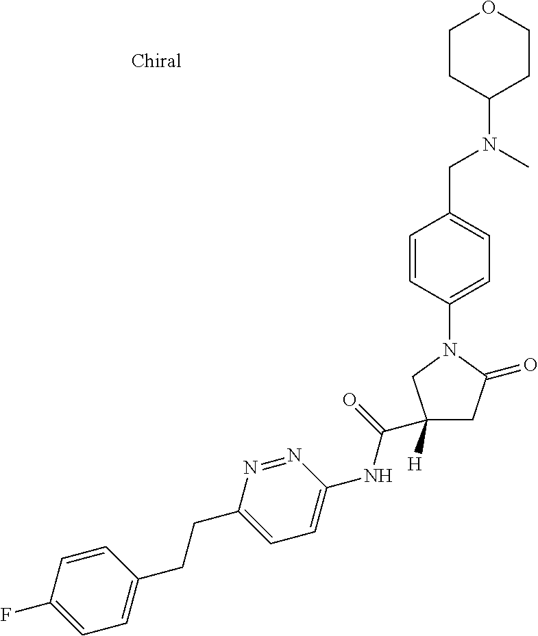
C1=C(CCC2=CC=C(NC(C3([H])CC(=O)N(C4=CC=C(CN(C5CCOCC5)C)C=C4)C3)=O)N=N2)C=CC(F)=C1
